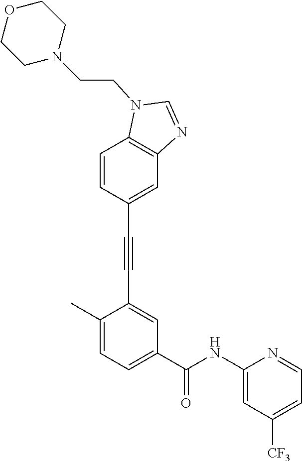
C1=C(C#CC2=CC(C(NC3=CC([CF3])=CC=N3)=O)=CC=C2C)C=CC2=C1N=CN2CCN1CCOCC1
